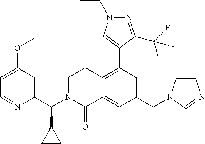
C1(CN2C=CN=C2C)=CC(C2=CN(CC)N=C2C(F)(F)F)=C2C(=C1)C(=O)N(C(C1=CC(OC)=CC=N1)C1CC1)CC2
